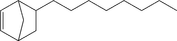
C1=CC2CC(CCCCCCCC)C1C2
